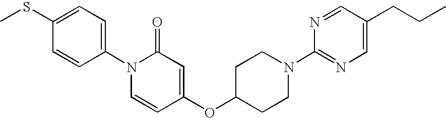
C1(SC)=CC=C(N2C=CC(OC3CCN(C4=NC=C(CCC)C=N4)CC3)=CC2=O)C=C1
